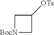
[BocN]1CC([OTs])C1
